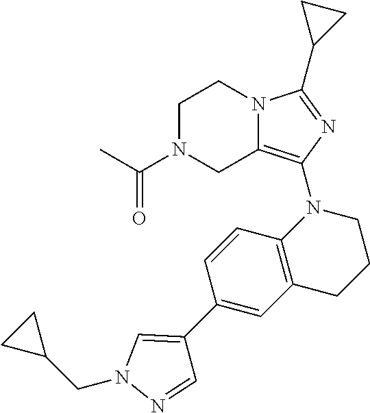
C1N(C(C)=O)CC2=C(N3C4=C(CCC3)C=C(C3=CN(CC5CC5)N=C3)C=C4)N=C(C3CC3)N2C1
